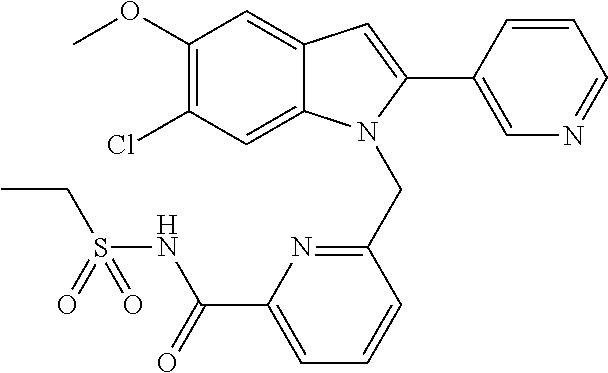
C1(OC)=C(Cl)C=C2C(=C1)C=C(C1=CN=CC=C1)N2CC1=NC(C(NS(CC)(=O)=O)=O)=CC=C1
